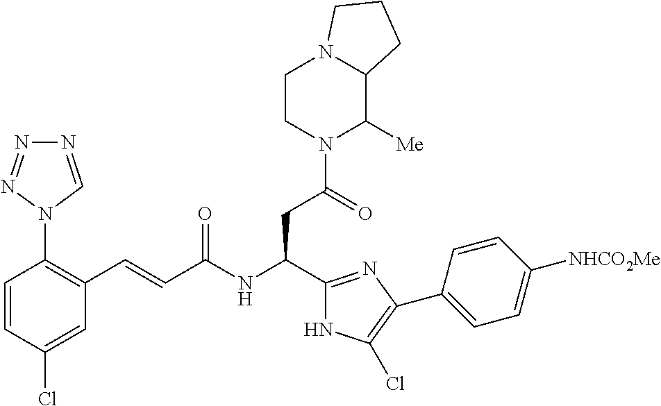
C1(Cl)=CC(C=CC(NC(CC(N2C([Me])C3N(CC2)CCC3)=O)C2=NC(C3=CC=C([NHCO2Me])C=C3)=C(Cl)N2)=O)=C(N2C=NN=N2)C=C1
